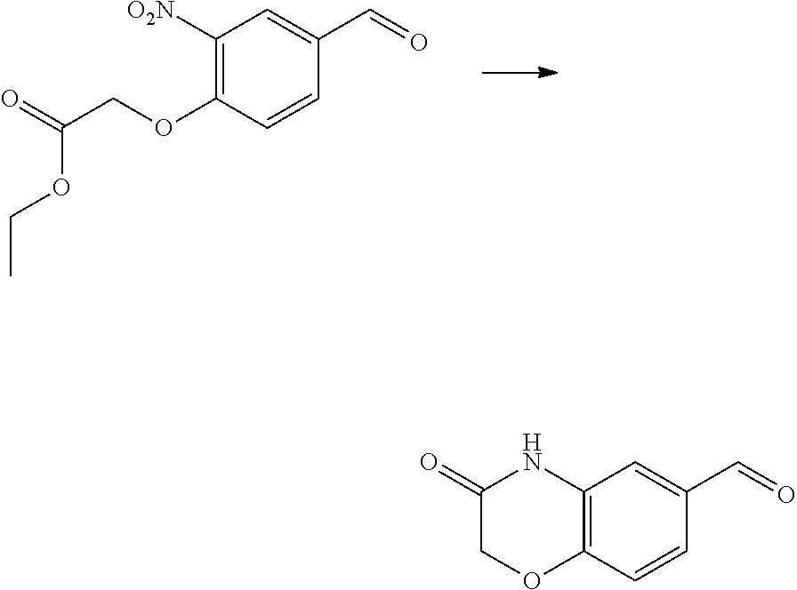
C1([O2N])=C(OCC(=O)OCC)C=CC(C=O)=C1.C12=C(C=CC(C=O)=C1)OCC(=O)N2
